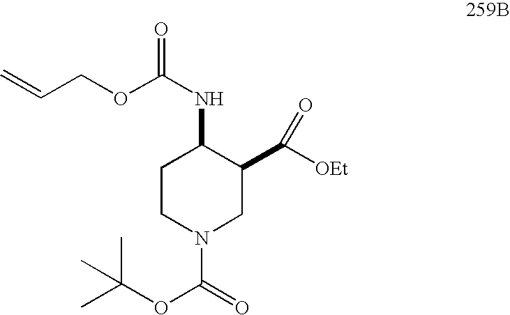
C1CN(C(OC(C)(C)C)=O)CC(C([OEt])=O)C1NC(=O)OCC=C
